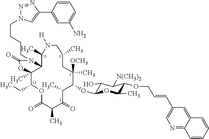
C12C(C)(C(CC)OC(=O)C(C)C(=O)C(C)C(OC3C(O)C([N(CH3)2])C(OCC=CC4=CN=C5C(=C4)C=CC=C5)C(C)O3)C(C)([OCH3])CC(C)CN([H])C1C)OC(=O)N2CCCCN1N=NC(C2=CC(N)=CC=C2)=C1
